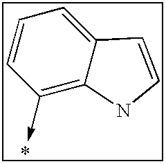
C12=CC=CC(->C)=C1NC=C2
